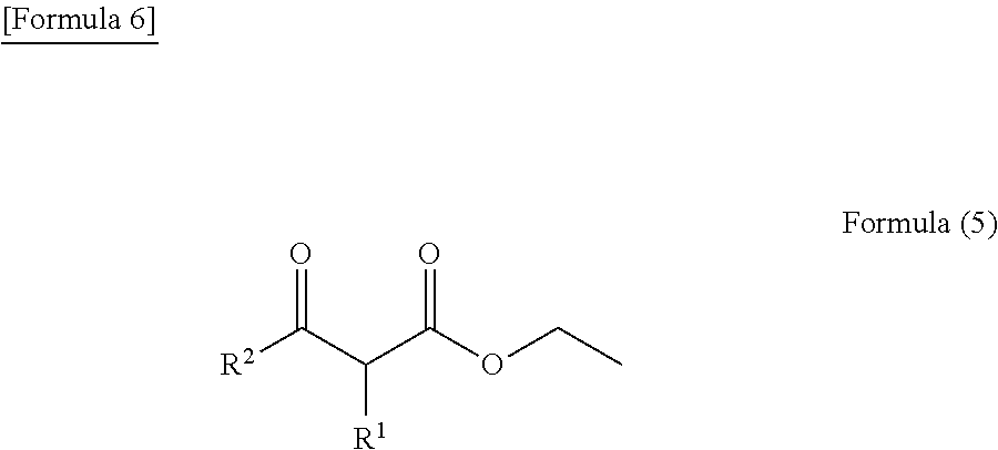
[R2]C(C(C(OCC)=O)[R1])=O
